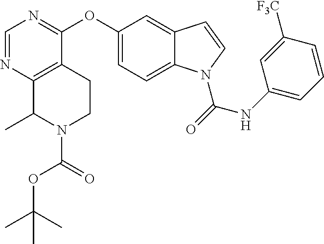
C1=NC2=C(C(OC3=CC=C4C(=C3)C=CN4C(=O)NC3=CC=CC([F3C])=C3)=N1)CCN(C(=O)OC(C)(C)C)C2C
